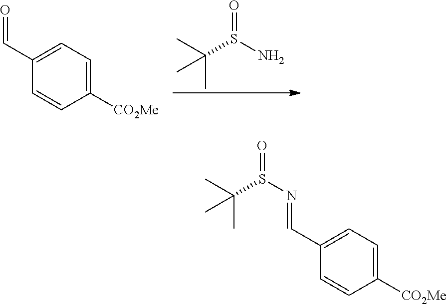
C1=C(C=O)C=CC([CO2Me])=C1.CC(C)(C)S(N)=O.C1=C(C=NS(C(C)(C)C)=O)C=CC([CO2Me])=C1
